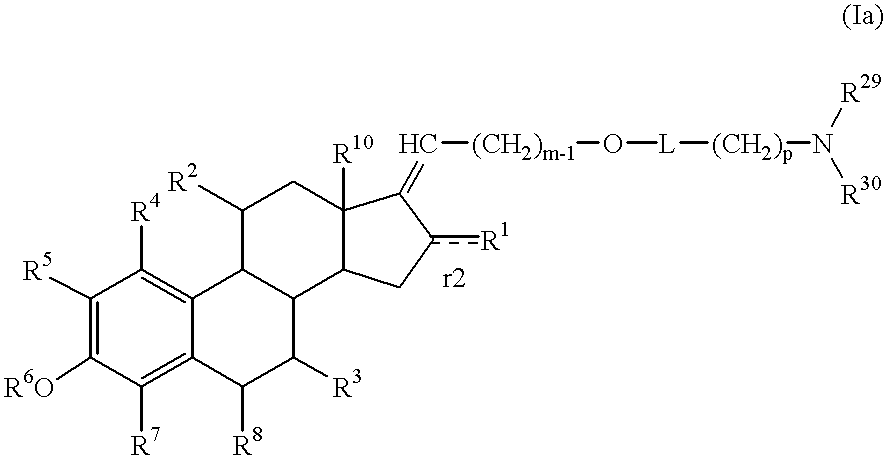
C1([R5])=C([R6O])C([R7])=C2C(=C1[R4])C1C(C([R3])C2[R8])C2C([R10])(CC1[R2])C(=C[(CH2)m-1]O[L][(CH2)p]N([R30])[R29])c([R1])C2
